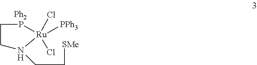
P1[Ru](Cl)([PPh3])(Cl)N(CC[SMe])CC1.[Ph2]
